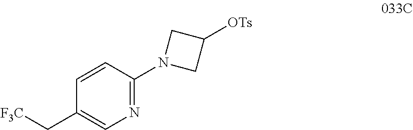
C1(C[F3C])=CN=C(N2CC([OTs])C2)C=C1
